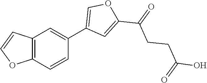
C(C(O)=O)CC(C1=CC(C2=CC3=C(C=C2)OC=C3)=CO1)=O
